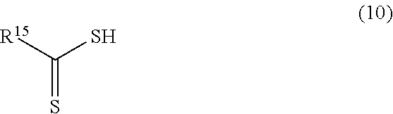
[R15]C(S)=S
